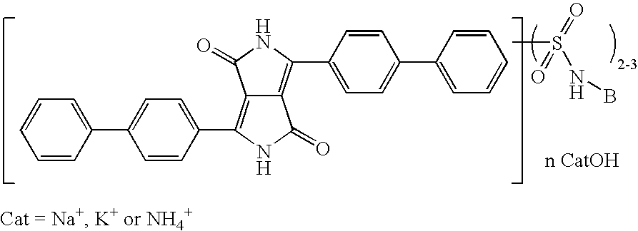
C1=CC(C2=CC=C(C3=C4C(=C(C5=CC=C(C6=CC=CC=C6)C=C5)NC4=O)C(=O)N3)C=C2)=CC=C1.CS(NB)(=O)=O
